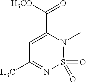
[H3CO]C(C1=CC(C)=NS(=O)(=O)N1C)=O
